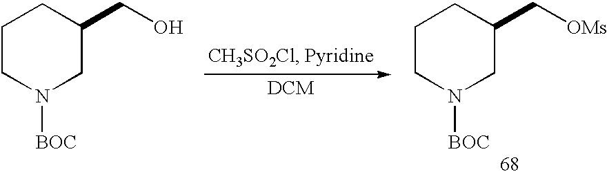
C1CN([BOC])CC(CO)C1.C1CN([BOC])CC(C[OMs])C1
